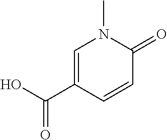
C1=C(C(O)=O)C=CC(=O)N1C
